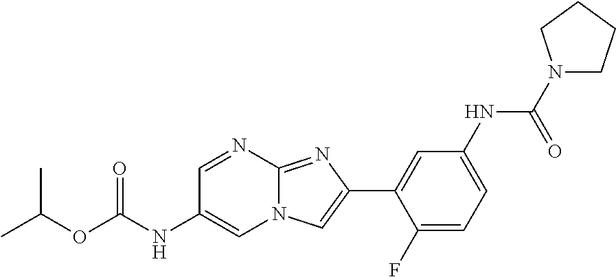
C1=NC2=NC(C3=CC(NC(N4CCCC4)=O)=CC=C3F)=CN2C=C1NC(OC(C)C)=O
